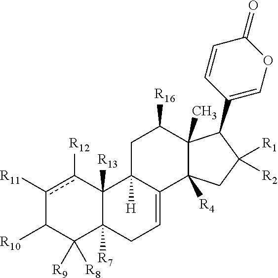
c1([R11])c([R12])C2([R13])C([R7])(C([R9])([R8])C1[R10])CC=C1C2([H])CC([R16])C2(C)C1([R4])CC([R1])([R2])C2C1=COC(=O)C=C1
